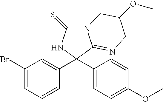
N12C(=S)NC(C3=CC(Br)=CC=C3)(C3=CC=C(OC)C=C3)C1=NCC(OC)C2
